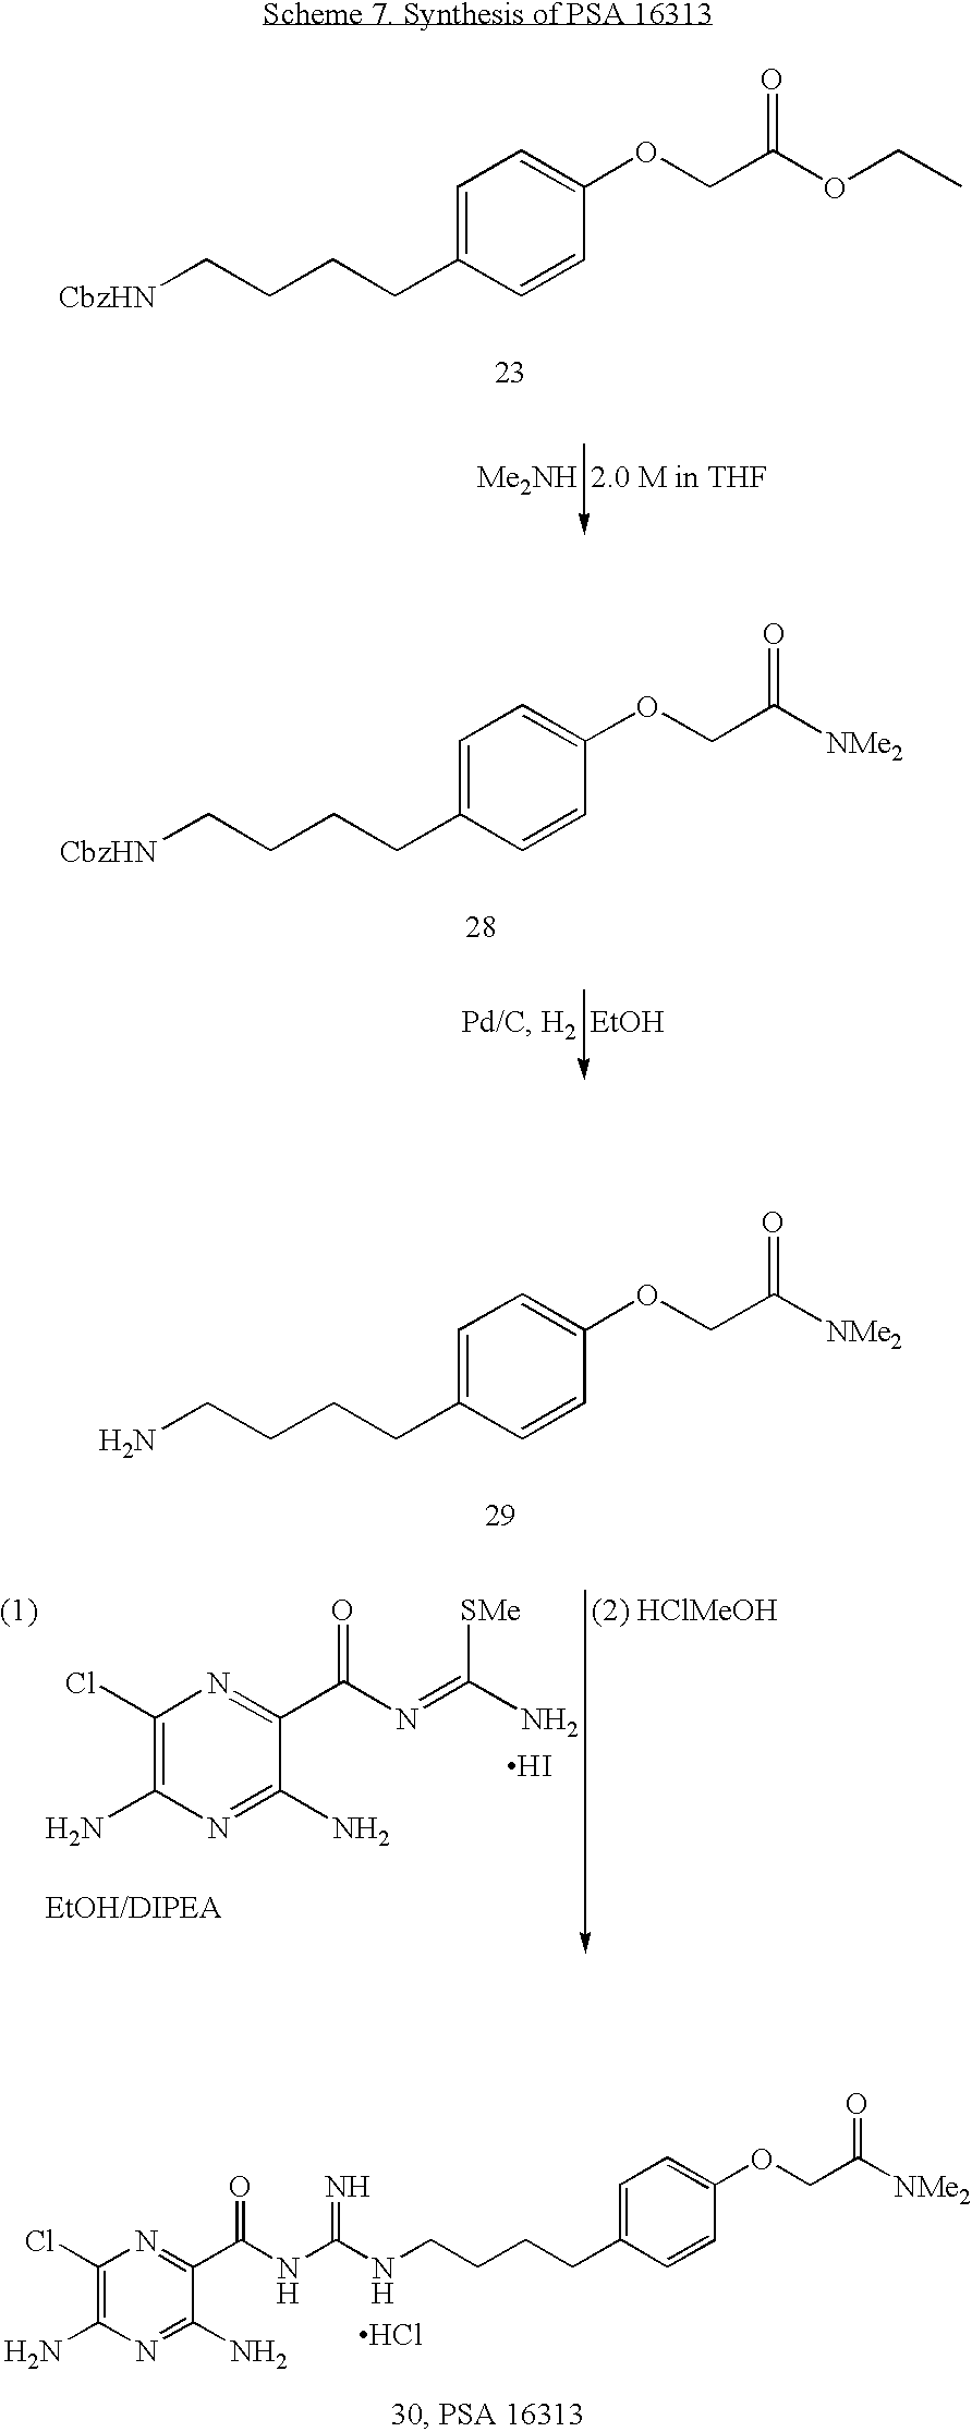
[CbzHN]CCCCC1=CC=C(OCC(OCC)=O)C=C1.[Me2NH].[CbzHN]CCCCC1=CC=C(OCC([NMe2])=O)C=C1.[EtOH].C1(Cl)=C(N)N=C(N)C(C(N=C(N)[SMe])=O)=N1.I.NCCCCC1=CC=C(OCC([NMe2])=O)C=C1.C1(Cl)=C(N)N=C(N)C(C(NC(NCCCCC2=CC=C(OCC([NMe2])=O)C=C2)=N)=O)=N1.Cl
